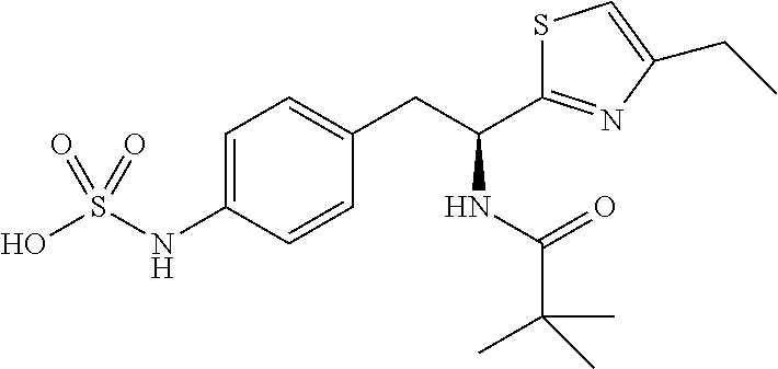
C1=C(NS(O)(=O)=O)C=CC(CC(NC(=O)C(C)(C)C)C2=NC(CC)=CS2)=C1
